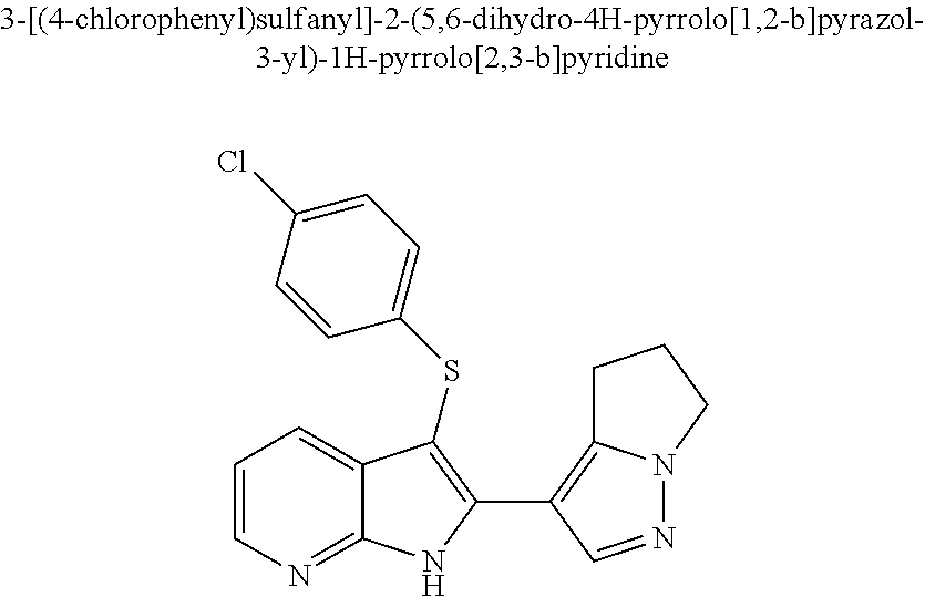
C1=CN=C2C(=C1)C(SC1=CC=C(Cl)C=C1)=C(C1=C3N(N=C1)CCC3)N2
